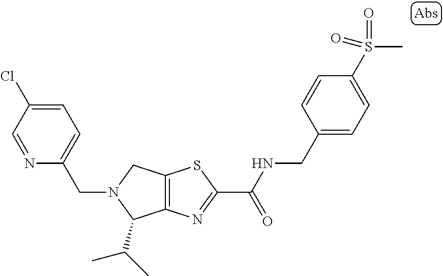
C12=C(N=C(C(NCC3=CC=C(S(C)(=O)=O)C=C3)=O)S1)C(C(C)C)N(CC1=CC=C(Cl)C=N1)C2
